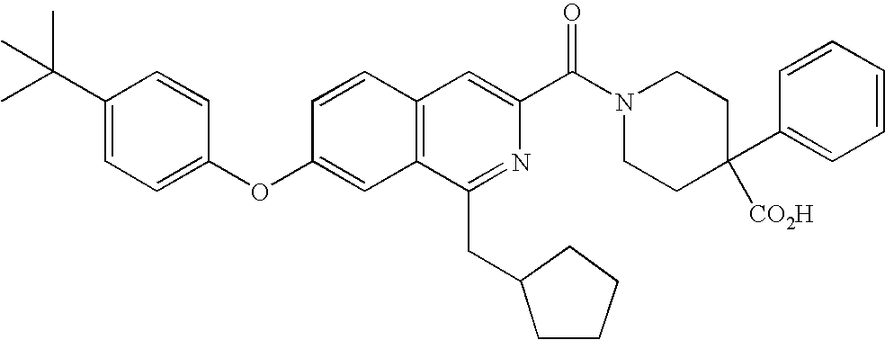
C1=CC(OC2=CC=C(C(C)(C)C)C=C2)=CC2=C1C=C(C(N1CCC(C3=CC=CC=C3)([CO2H])CC1)=O)N=C2CC1CCCC1
